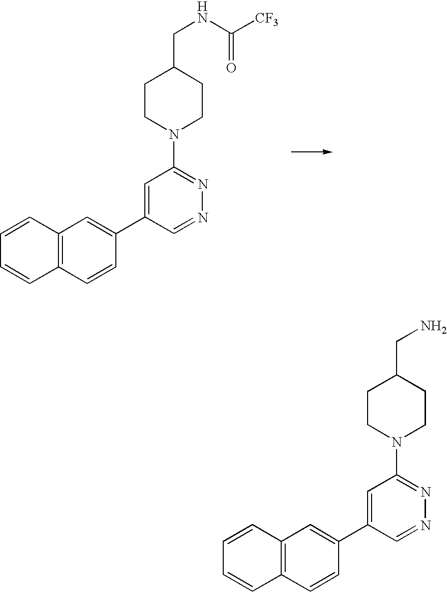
C1=CC2=C(C=C1)C=CC(C1=CC(N3CCC(CNC([CF3])=O)CC3)=NN=C1)=C2.C1=CC2=C(C=C1)C=CC(C1=CC(N3CCC(CN)CC3)=NN=C1)=C2
